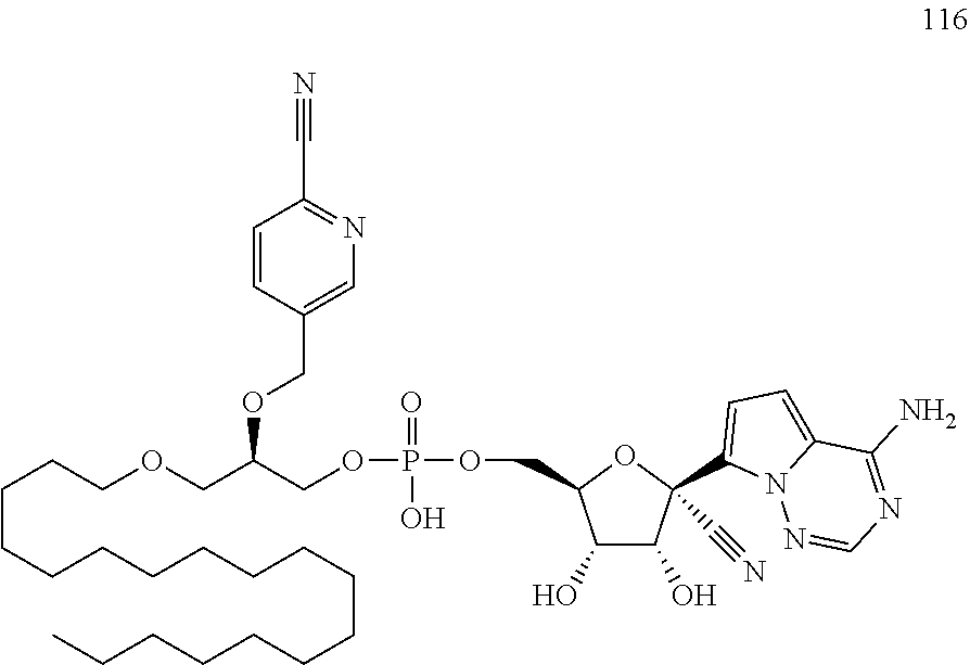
C1(C#N)=NC=C(COC(COP(=O)(O)OCC2C(O)C(O)C(C3=CC=C4N3N=CN=C4N)(C#N)O2)COCCCCCCCCCCCCCCCCCC)C=C1
